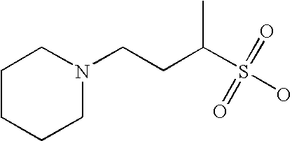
N1(CCC(C)S(O)(=O)=O)CCCCC1
